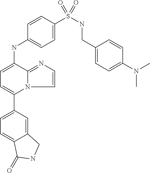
C12=CC(C3=CC=C(NC4=CC=C(S(NCC5=CC=C(N(C)C)C=C5)(=O)=O)C=C4)C4=NC=CN34)=CC=C1C(=O)NC2
